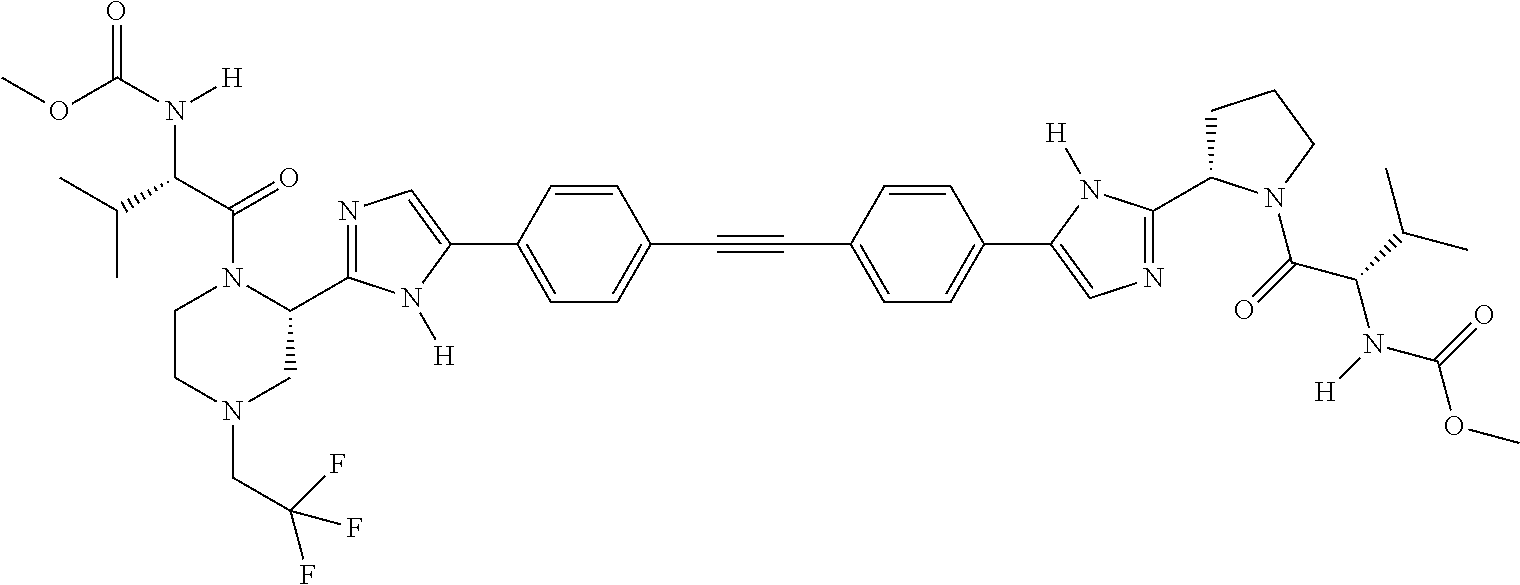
COC(=O)N(C(C(C)C)C(N1CCN(CC(F)(F)F)CC1C1=NC=C(C2=CC=C(C#CC3=CC=C(C4=CN=C(C5CCCN5C(C(N(C(OC)=O)[H])C(C)C)=O)N4[H])C=C3)C=C2)N1[H])=O)[H]
